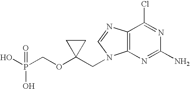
OP(COC1(CN2C3=C(N=C2)C(Cl)=NC(N)=N3)CC1)(O)=O
